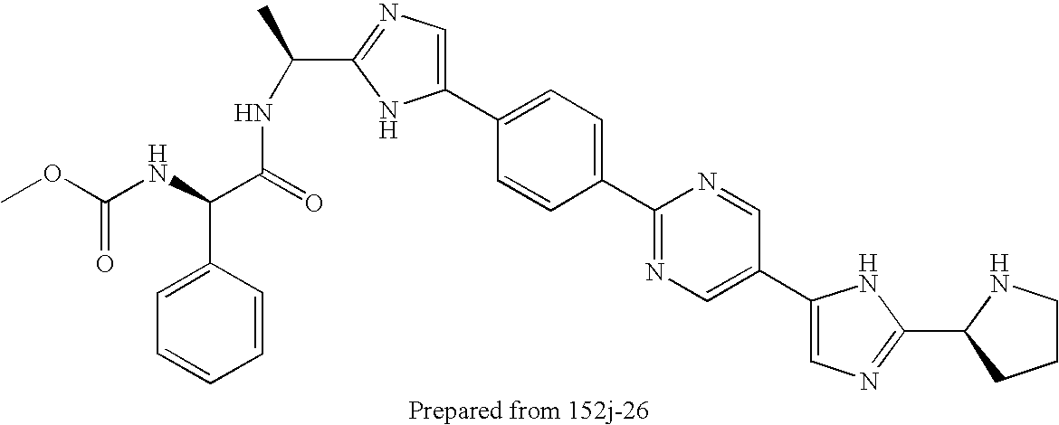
COC(NC(C(=O)NC(C)C1=NC=C(C2=CC=C(C3=NC=C(C4=CN=C(C5NCCC5)N4)C=N3)C=C2)N1)C1=CC=CC=C1)=O
